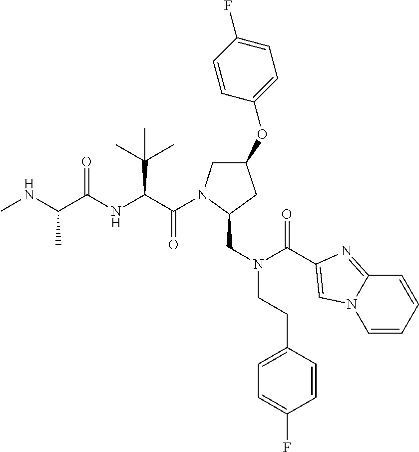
C(=O)(C(C(C)(C)C)NC(=O)C(C)NC)N1CC(OC2=CC=C(F)C=C2)CC1CN(CCC1=CC=C(F)C=C1)C(=O)C1=CN2C=CC=CC2=N1
